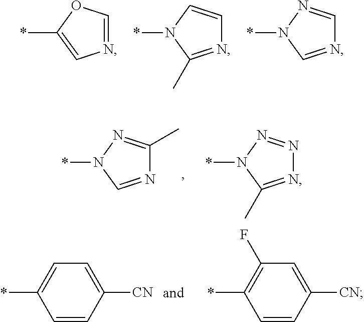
N1=COC(*)=C1.N1=C(C)N(*)C=C1.N1=CN(*)N=C1.N1=CN(*)N=C1C.N1=C(C)N(*)N=N1.C1=CC([CN])=CC=C1*.C1=CC([CN])=CC(F)=C1*
